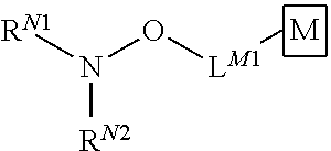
[M].C[LM1]ON([RN1])[RN2]
